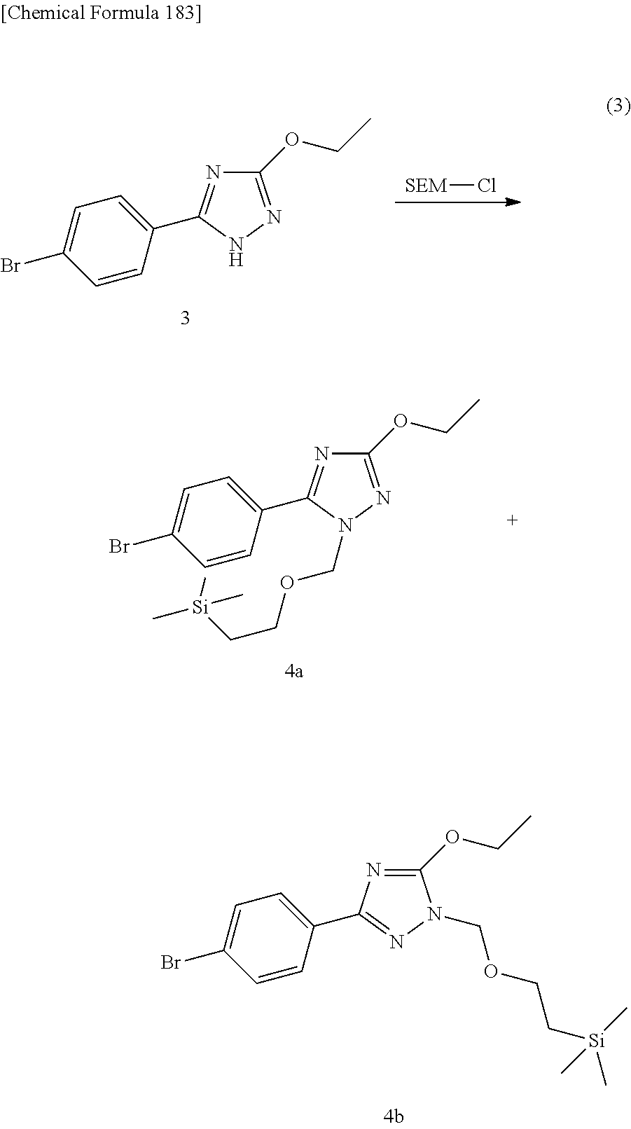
[SEM]Cl.C1(OCC)=NNC(C2=CC=C(Br)C=C2)=N1.C1(OCC)=NC(C2=CC=C(Br)C=C2)=NN1COCC[Si](C)(C)C.C1(OCC)=NN(COCC[Si](C)(C)C)C(C2=CC=C(Br)C=C2)=N1
